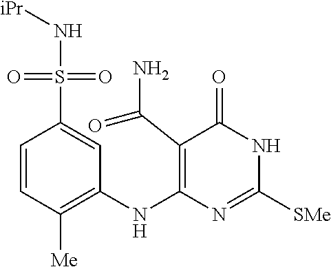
C1=CC([Me])=C(NC2=C(C(N)=O)C(=O)NC([SMe])=N2)C=C1S(=O)(=O)N[iPr]
